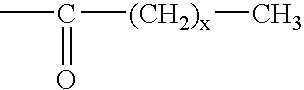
CC([(CH2)x]C)=O
